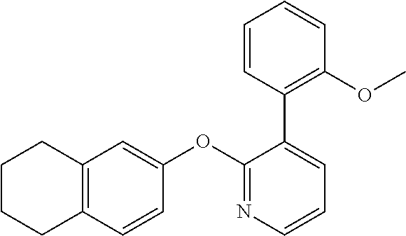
C12=C(C=CC(OC3=NC=CC=C3C3=C(OC)C=CC=C3)=C1)CCCC2
